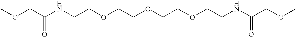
COCC(NCCOCCOCCOCCNC(COC)=O)=O
